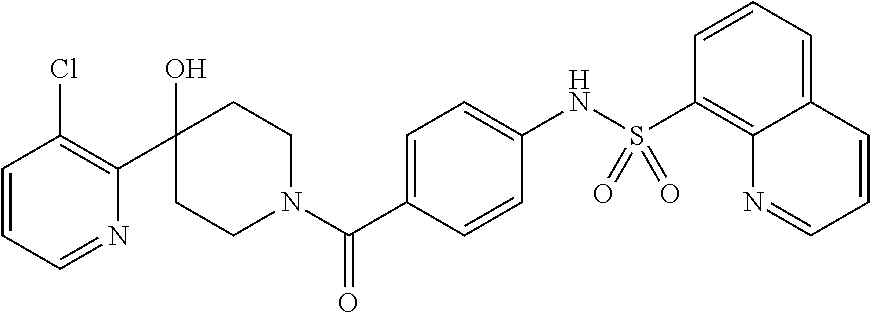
C1=CC=NC(C2(O)CCN(C(C3=CC=C(NS(C4=C5C(=CC=C4)C=CC=N5)(=O)=O)C=C3)=O)CC2)=C1Cl
